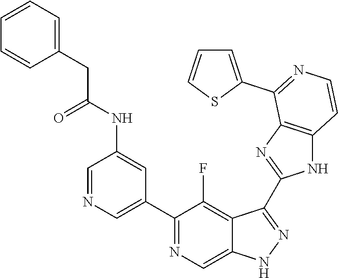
C1=NC=C(C2=NC=C3C(=C2F)C(C2=NC4=C(N2)C=CN=C4C2=CC=CS2)=NN3)C=C1NC(CC1=CC=CC=C1)=O
